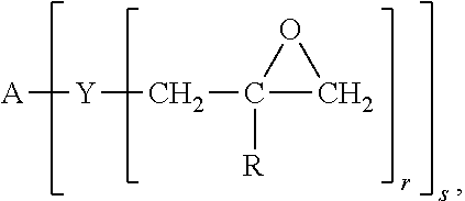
[A][Y]CC1([R])CO1
